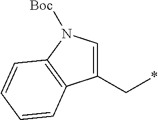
C(*)C1=CN([Boc])C2=C1C=CC=C2
